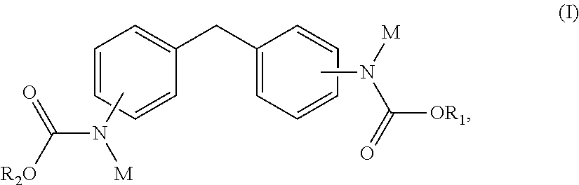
CN([M])C([R2O])=O.C1=CC=CC(CC2=CC=CC=C2)=C1.CN([M])C(=O)[OR1]
